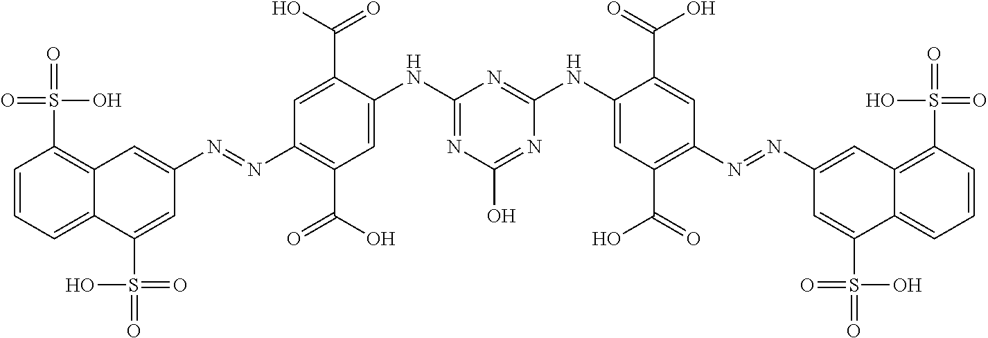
C1=CC=C2C(=C1S(=O)(O)=O)C=C(N=NC1=C(C(=O)O)C=C(NC3=NC(O)=NC(NC4=CC(C(=O)O)=C(N=NC5=CC6=C(S(=O)(=O)O)C=CC=C6C(S(=O)(O)=O)=C5)C=C4C(=O)O)=N3)C(C(O)=O)=C1)C=C2S(=O)(=O)O
